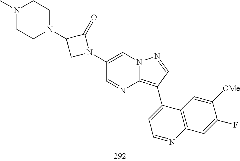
C1(C2=C3N=CC(N4C(=O)C(N5CCN(C)CC5)C4)=CN3N=C2)=CC=NC2=C1C=C([OMe])C(F)=C2
